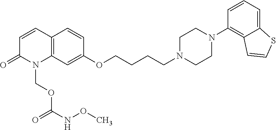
C12=C(C=CC(=O)N1COC(NOC)=O)C=CC(OCCCCN1CCN(C3=C4C(=CC=C3)SC=C4)CC1)=C2
